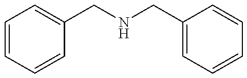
C1=CC=CC(CNCC2=CC=CC=C2)=C1
